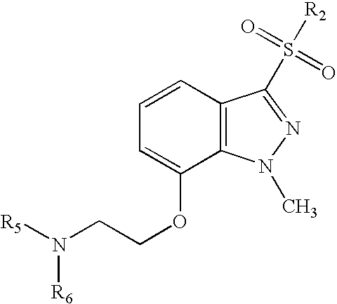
C1=CC2=C(C(OCCN([R5])[R6])=C1)N(C)N=C2S(=O)(=O)[R2]
